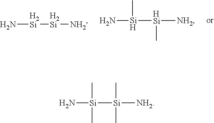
N[H2Si][H2Si]N.N[Si](C)[HSi](N)C.N[Si](C)(C)[Si](C)([NH2])C
